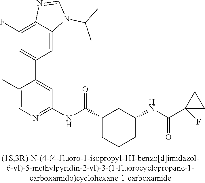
C1(F)=C2C(=CC(C3=CC(NC(C4CCCC(NC(=O)C5(F)CC5)C4)=O)=NC=C3C)=C1)N(C(C)C)C=N2
